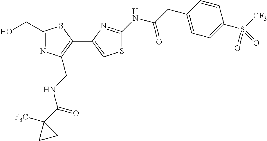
C1(CO)=NC(CNC(C2([F3C])CC2)=O)=C(C2=CSC(NC(CC3=CC=C(S([CF3])(=O)=O)C=C3)=O)=N2)S1
